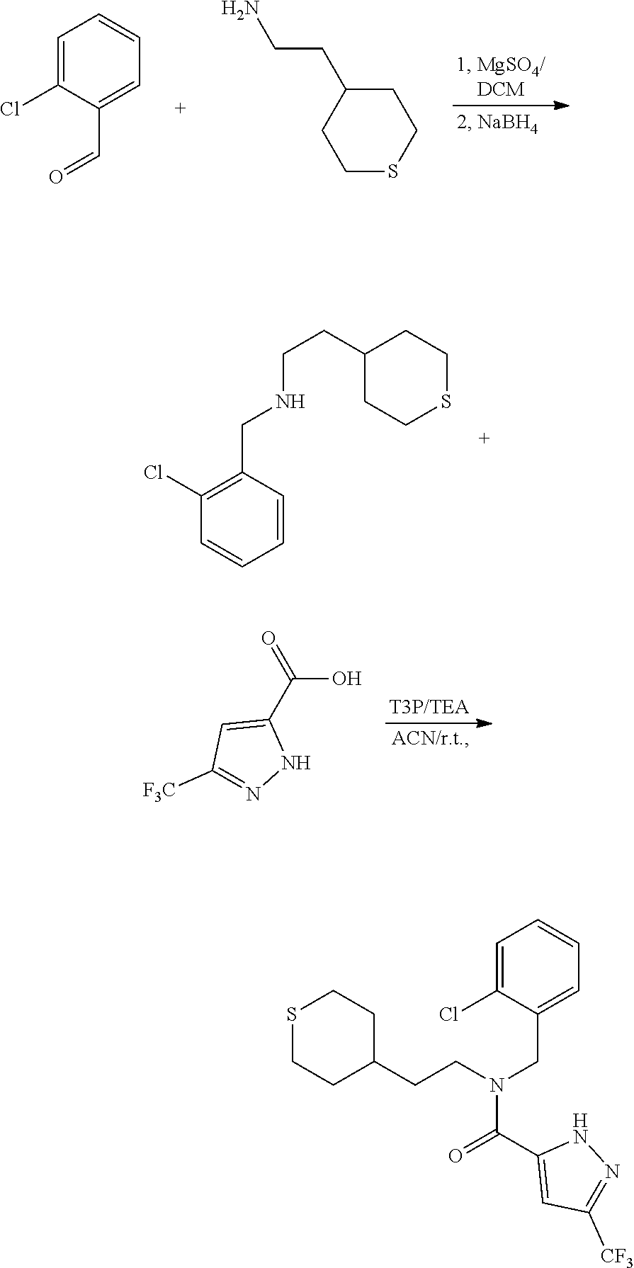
C1(CNCCC2CCSCC2)=C(Cl)C=CC=C1.O=C(C1=CC([F3C])=NN1)O.C1=C(Cl)C(C=O)=CC=C1.NCCC1CCSCC1.C(N(CC1=CC=CC=C1Cl)C(C1=CC([CF3])=NN1)=O)CC1CCSCC1
